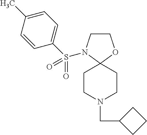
C1CN(S(=O)(C2=CC=C(C)C=C2)=O)C2(O1)CCN(CC1CCC1)CC2
